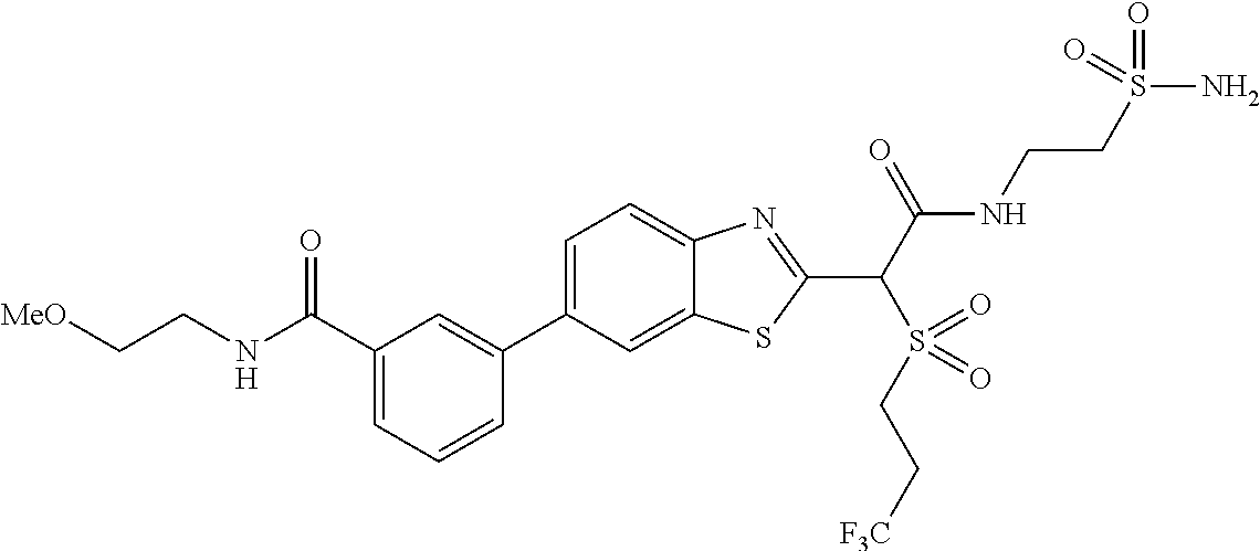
C1=C(C2=CC(C(NCC[MeO])=O)=CC=C2)C=C2C(=C1)N=C(C(C(NCCS(N)(=O)=O)=O)S(CC[F3C])(=O)=O)S2
